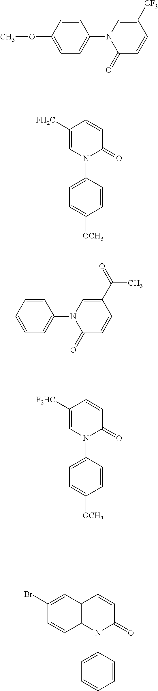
C1=C(OC)C=CC(N2C(=O)C=CC([CF3])=C2)=C1.C1([FH2C])=CN(C2=CC=C([OCH3])C=C2)C(=O)C=C1.C1=CC=CC(N2C(=O)C=CC(C(C)=O)=C2)=C1.C1([F2HC])=CN(C2=CC=C([OCH3])C=C2)C(=O)C=C1.C12=C(N(C3=CC=CC=C3)C(=O)C=C1)C=CC(Br)=C2
